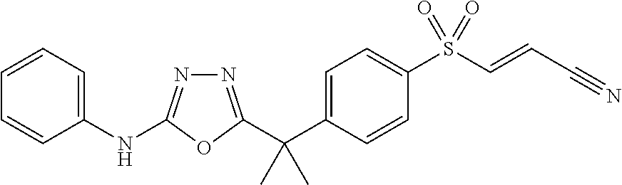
C1=C(C(C)(C)C2=NN=C(NC3=CC=CC=C3)O2)C=CC(S(C=CC#N)(=O)=O)=C1
